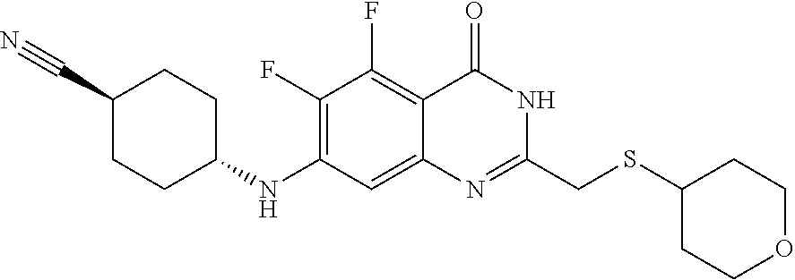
C1(F)=C(NC2CCC(C#N)CC2)C=C2C(=C1F)C(=O)NC(CSC1CCOCC1)=N2
